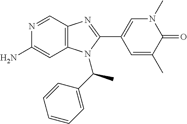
N1=CC2=C(C=C1N)N(C(C1=CC=CC=C1)C)C(C1=CN(C)C(=O)C(C)=C1)=N2
